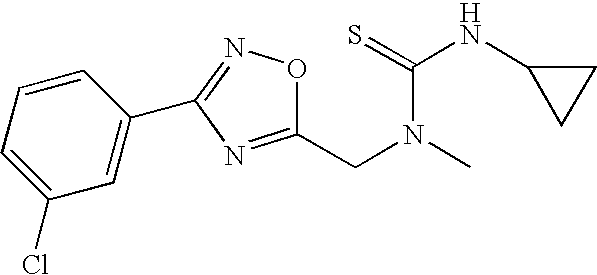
C1(CN(C)C(=S)NC2CC2)=NC(C2=CC(Cl)=CC=C2)=NO1
